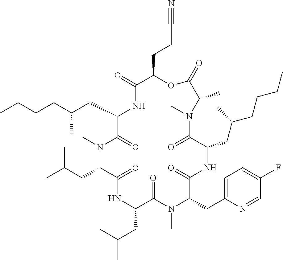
C1(CC(CCCC)C)C(=O)N(C)C(CC(C)C)C(=O)NC(CC(C)C)C(=O)N(C)C(CC2=CC=C(F)C=N2)C(=O)NC(CC(CCCC)C)C(=O)N(C)C(C)C(=O)OC(CCC#N)C(=O)N1
